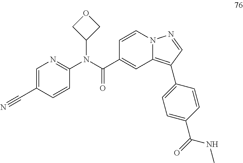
C1=CN2C(=C(C3=CC=C(C(=O)NC)C=C3)C=N2)C=C1C(N(C1=NC=C(C#N)C=C1)C1COC1)=O
